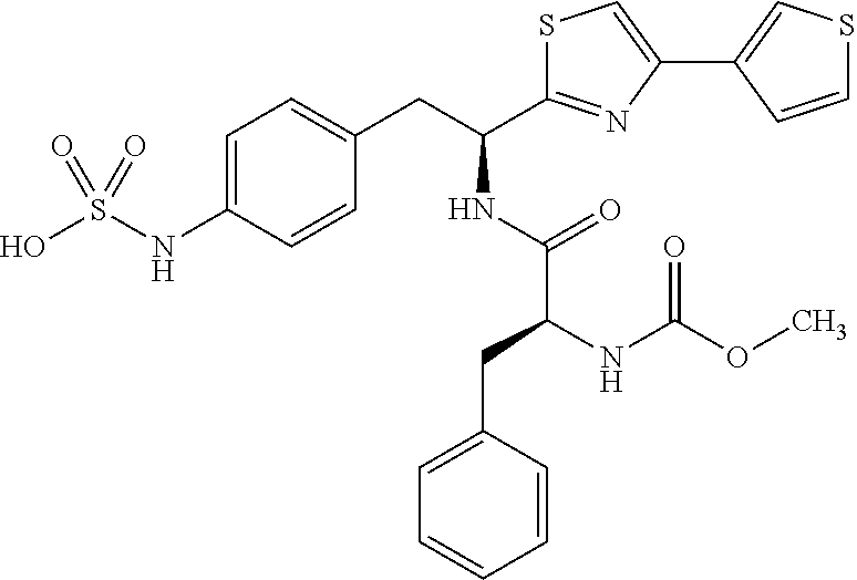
C1=C(NS(O)(=O)=O)C=CC(CC(C2=NC(C3=CSC=C3)=CS2)NC(C(NC(OC)=O)CC2=CC=CC=C2)=O)=C1
